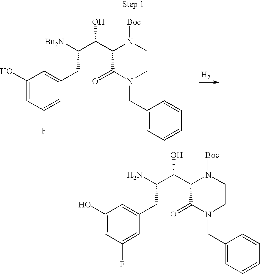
C1(O)=CC(F)=CC(CC(C(C2C(=O)N(CC3=CC=CC=C3)CCN2[Boc])O)[Bn2N])=C1.[H2].C1(O)=CC(F)=CC(CC(C(C2C(=O)N(CC3=CC=CC=C3)CCN2[Boc])O)N)=C1
